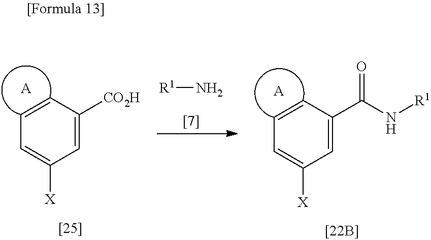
C1=C([CO2H])C=CC=C1[X].[A].C1=C(C(N[R1])=O)C=CC=C1[X].[A].[R1]N
